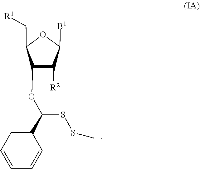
C1(C[R1])C(OC(SSC)C2=CC=CC=C2)C([R2])C([B1])O1
